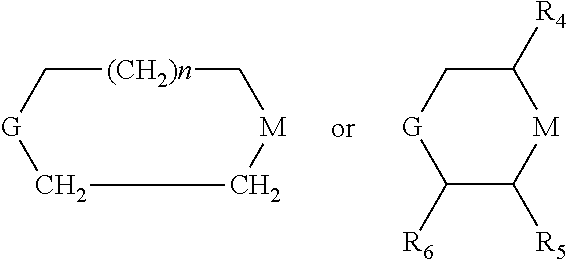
C1[(CH2)n]C[M]CC[G]1.C1([R6])C([R5])[M]C([R4])C[G]1
